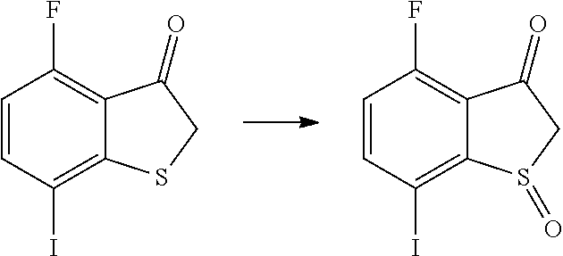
C1=CC(I)=C2C(=C1F)C(=O)CS2=O.C1=CC(I)=C2C(=C1F)C(=O)CS2
